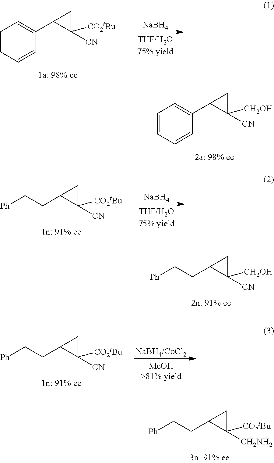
C1=CC=CC(C2C([CN])([CO2tBu])C2)=C1.[NaBH4].C1=CC=CC(C2C([CN])([CH2OH])C2)=C1.C(C1C([CN])([CO2tBu])C1)C[Ph].[NaBH4].C(C1C([CN])([CH2OH])C1)C[Ph].C(C1C([CN])([CO2tBu])C1)C[Ph].[NaBH4/CoCl2].C(C1C([CH2NH2])([CO2tBu])C1)C[Ph]
